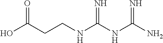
C(NC(NC(N)=N)=N)CC(O)=O
